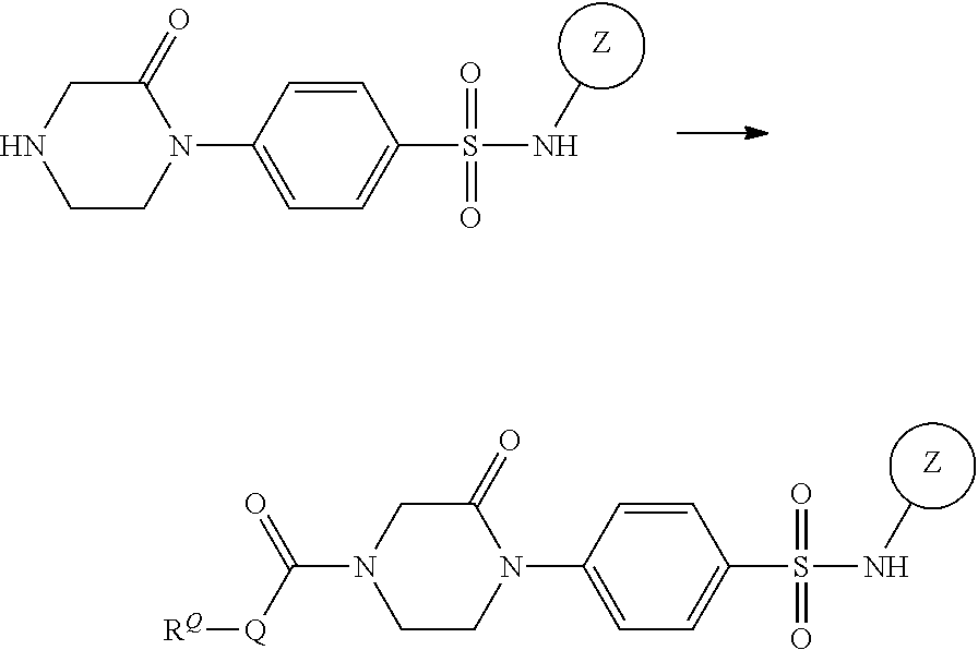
C1(=O)CNCCN1C1=CC=C(S(NC)(=O)=O)C=C1.[Z].C1(=O)CN(C([Q][RQ])=O)CCN1C1=CC=C(S(NC)(=O)=O)C=C1.[Z]
